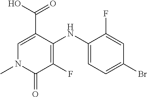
C1=C(C(O)=O)C(NC2=CC=C(Br)C=C2F)=C(F)C(=O)N1C
